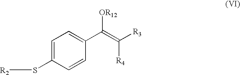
C1=C(C(=C([R3])[R4])[OR12])C=CC(S[R2])=C1
